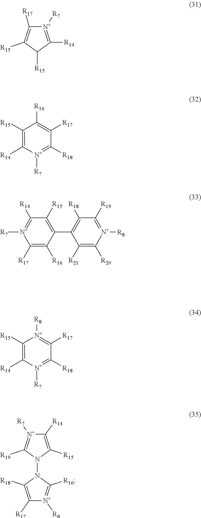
[N+]1([R7])=C([R14])C([R15])C([R15])=C1[R17].C1([R15])=C([R14])[N+]([R7])=C([R18])C([R17])=C1[R16].C1([R17])=C([R16])C(C2=C([R18])C([R19])=[N+]([R8])C([R20])=C2[R21])=C([R15])C([R14])=[N+]1[R7].C1([R15])=C([R14])[N+]([R7])=C([R18])C([R17])=[N+]1[R8].C1([R14])=C([R15])N(N2C([R18])=C([R17])[N+]([R8])=C2[R16])C([R19])=[N+]1[R7]
